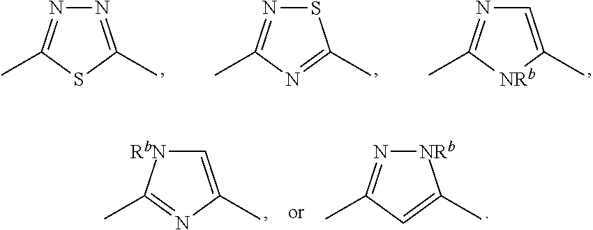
N1=C(C)SC(C)=N1.S1N=C(C)N=C1C.C1=C(C)[NRb]C(C)=N1.C1=C(C)N=C(C)[RbN]1.[NRb]1N=C(C)C=C1C
